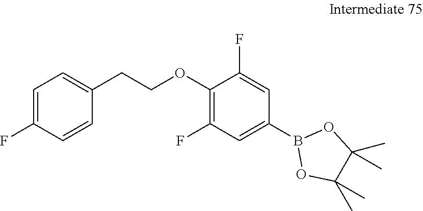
C1=C(F)C=CC(CCOC2=C(F)C=C(B3OC(C)(C)C(C)(C)O3)C=C2F)=C1
